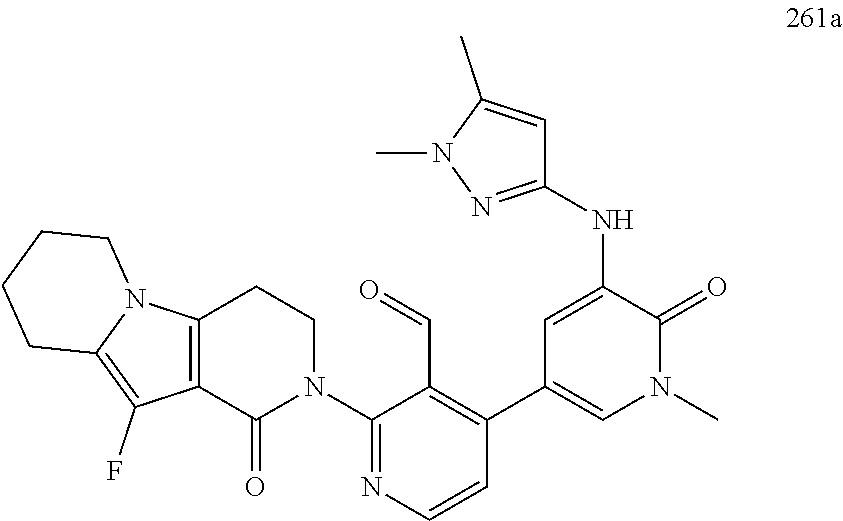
C12=C(C(=O)N(C3=NC=CC(C4=CN(C)C(=O)C(NC5=NN(C)C(C)=C5)=C4)=C3C=O)CC1)C(F)=C1N2CCCC1
